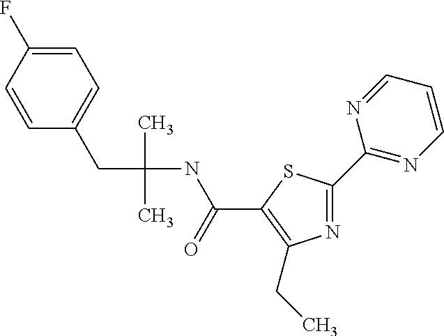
N1=C(C2=NC=CC=N2)SC(C(NC(CC2=CC=C(F)C=C2)(C)C)=O)=C1CC
